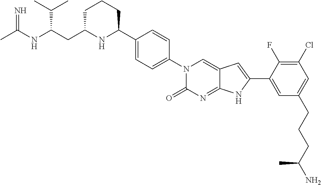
C1C(CC(NC(C)=N)C(C)C)NC(C2=CC=C(N3C(=O)N=C4C(=C3)C=C(C3=CC(CCCC(N)C)=CC(Cl)=C3F)N4)C=C2)CC1
